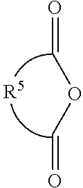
O=COC=O.[R5]
